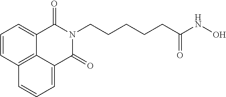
C1=CC2=C3C(=C1)C(=O)N(CCCCCC(NO)=O)C(=O)C3=CC=C2
